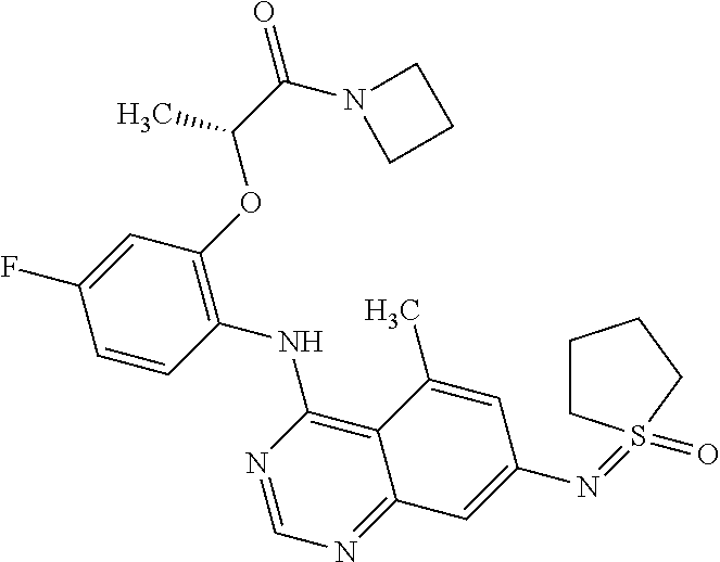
C1=CC(NC2=C3C(=NC=N2)C=C(N=S2(=O)CCCC2)C=C3C)=C(OC(C(=O)N2CCC2)C)C=C1F
